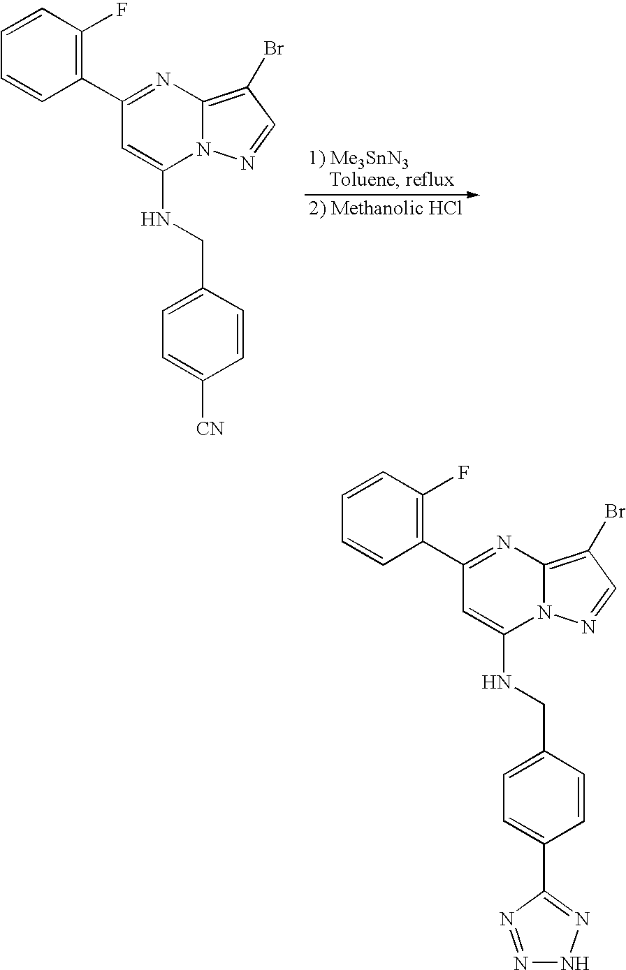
C1(C2=NC3=C(Br)C=NN3C(NCC3=CC=C([CN])C=C3)=C2)=C(F)C=CC=C1.C1(C2=NC3=C(Br)C=NN3C(NCC3=CC=C(C4=NNN=N4)C=C3)=C2)=C(F)C=CC=C1
